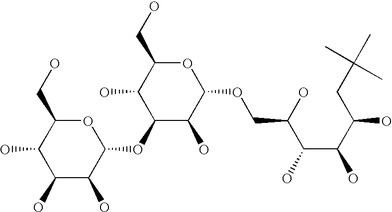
C1(O)C(O)C(OC2C(O)C(OCC(O)C(C(O)C(O)CC(C)(C)C)O)OC(CO)C2O)OC(CO)C1O
